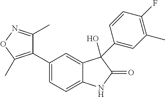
C1(C2=CC=C3C(=C2)C(O)(C2=CC(C)=C(F)C=C2)C(=O)N3)=C(C)ON=C1C
